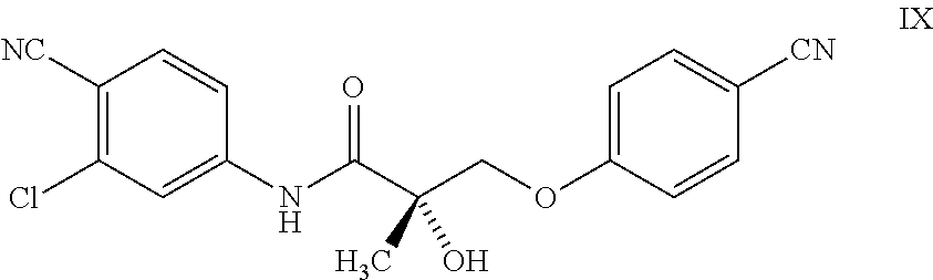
[NC]C1=C(Cl)C=C(NC(C(COC2=CC=C([CN])C=C2)(C)O)=O)C=C1
